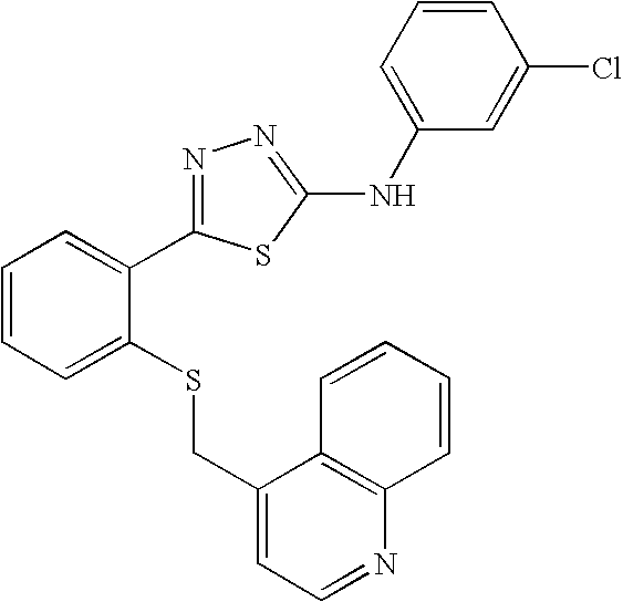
C1=C(NC2=NN=C(C3=CC=CC=C3SCC3=CC=NC4=C3C=CC=C4)S2)C=C(Cl)C=C1
